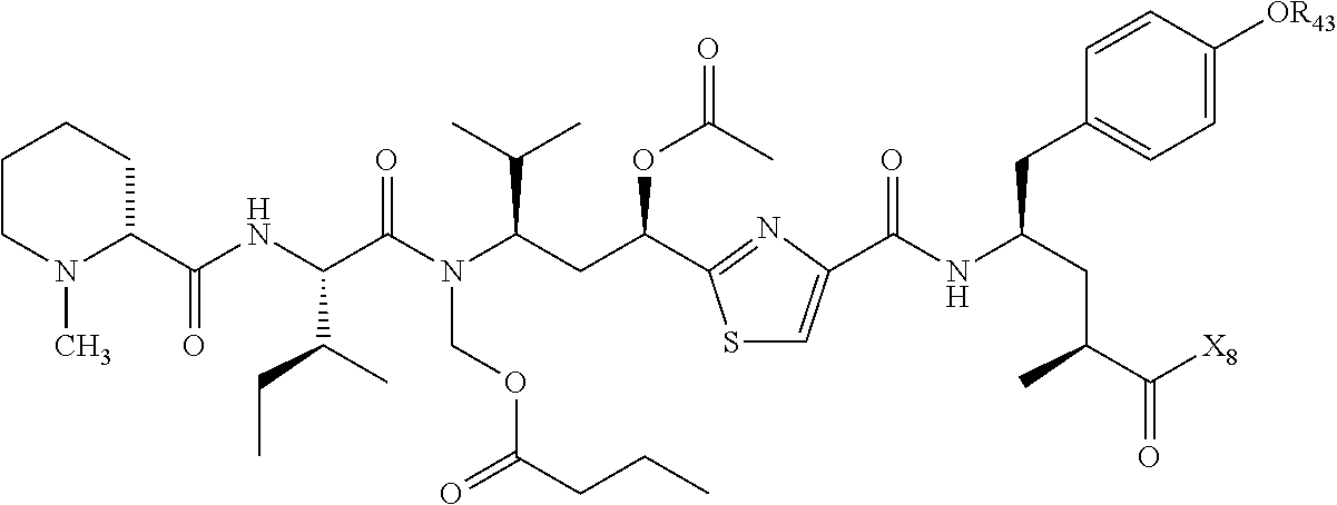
C1CN(C)C(C(NC(C(N(C(CC(OC(=O)C)C2=NC(C(NC(CC(C(=O)[X8])C)CC3=CC=C([OR43])C=C3)=O)=CS2)C(C)C)COC(CCC)=O)=O)C(CC)C)=O)CC1
